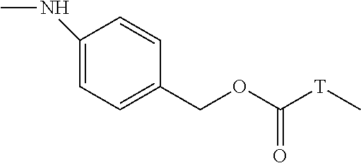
C1(NC)=CC=C(COC([T]C)=O)C=C1
